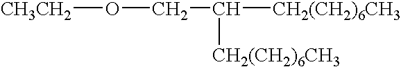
O(CC([CH2(CH2)6CH3])[CH2(CH2)6CH3])[CH3CH2]
